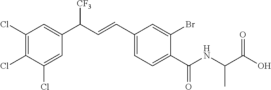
N(C(=O)C1=CC=C(C=CC([CF3])C2=CC(Cl)=C(Cl)C(Cl)=C2)C=C1Br)C(C(O)=O)C
